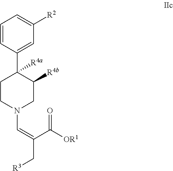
C1=CC(C2([R4a])CCN(C=C(C[R3])C(=O)[OR1])CC2[R4b])=CC([R2])=C1
